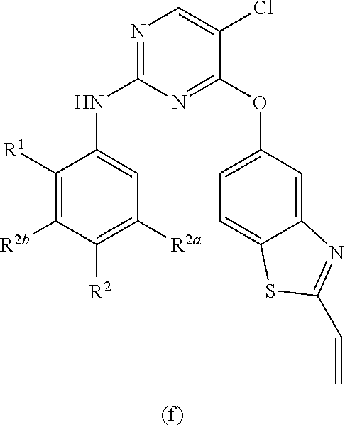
C1(NC2=NC=C(Cl)C(OC3=CC=C4C(=C3)N=C(C=C)S4)=N2)=CC([R2a])=C([R2])C([R2b])=C1[R1]
